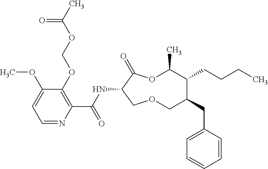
C1(OCOC(C)=O)=C(C(NC2C(=O)OC(C)C(CCCC)C(CC3=CC=CC=C3)COC2)=O)N=CC=C1OC
